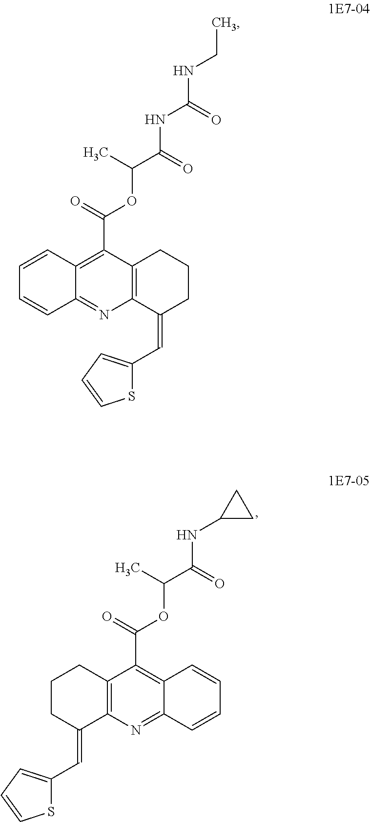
C1(C(OC(C)C(=O)NC2CC2)=O)=C2C(=NC3=C1CCCC3=CC1=CC=CS1)C=CC=C2.C1(C(OC(C(=O)NC(NCC)=O)C)=O)=C2C(=NC3=C1CCCC3=CC1=CC=CS1)C=CC=C2
